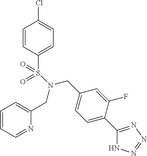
C1=CC(S(=O)(=O)N(CC2=CC=C(C3=NN=NN3)C(F)=C2)CC2=CC=CC=N2)=CC=C1Cl
